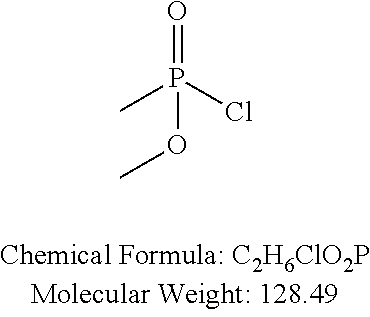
CP(Cl)(=O)OC
